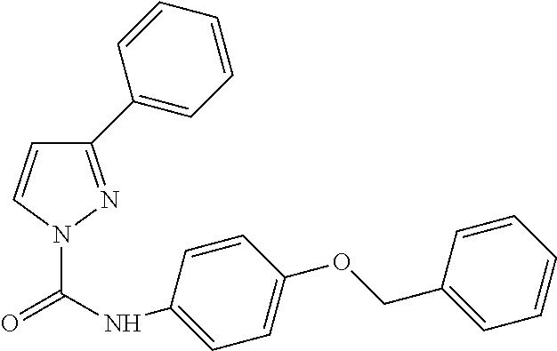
C1(C2=CC=CC=C2)=NN(C(=O)NC2=CC=C(OCC3=CC=CC=C3)C=C2)C=C1
